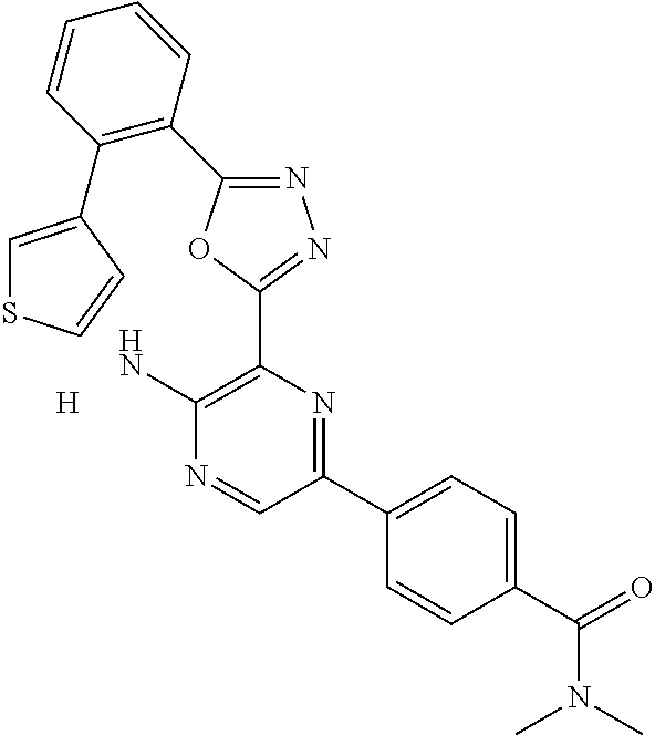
[H].N1=C(C2=C(C3=CSC=C3)C=CC=C2)OC(C2=C(N)N=CC(C3=CC=C(C(=O)N(C)C)C=C3)=N2)=N1
